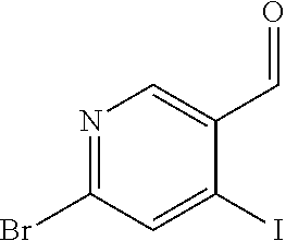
N1=C(Br)C=C(I)C(C=O)=C1
